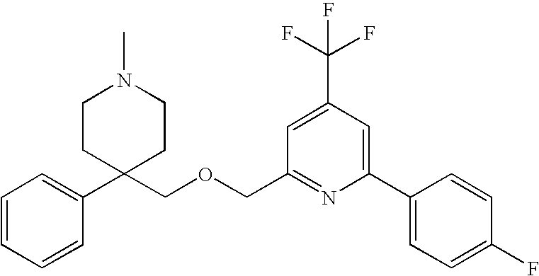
C1=CC=C(C2(COCC3=NC(C4=CC=C(F)C=C4)=CC(C(F)(F)F)=C3)CCN(C)CC2)C=C1
